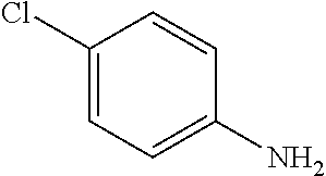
C1(Cl)=CC=C(N)C=C1
